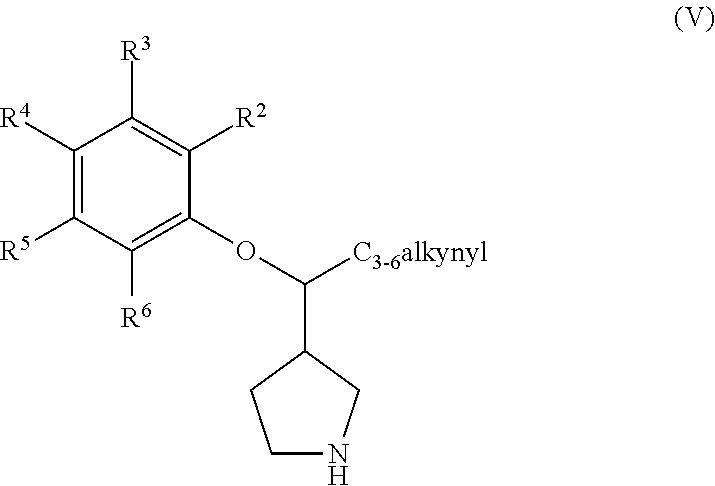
C1([R4])=C([R5])C([R6])=C(OC([C3-6alkynyl])C2CCNC2)C([R2])=C1[R3]
